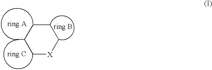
C1[X]CCCC1C
